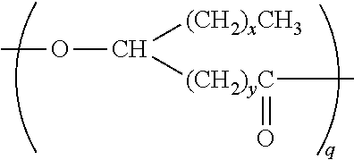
COC([(CH2)xCH3])[(CH2)yC](C)=O
